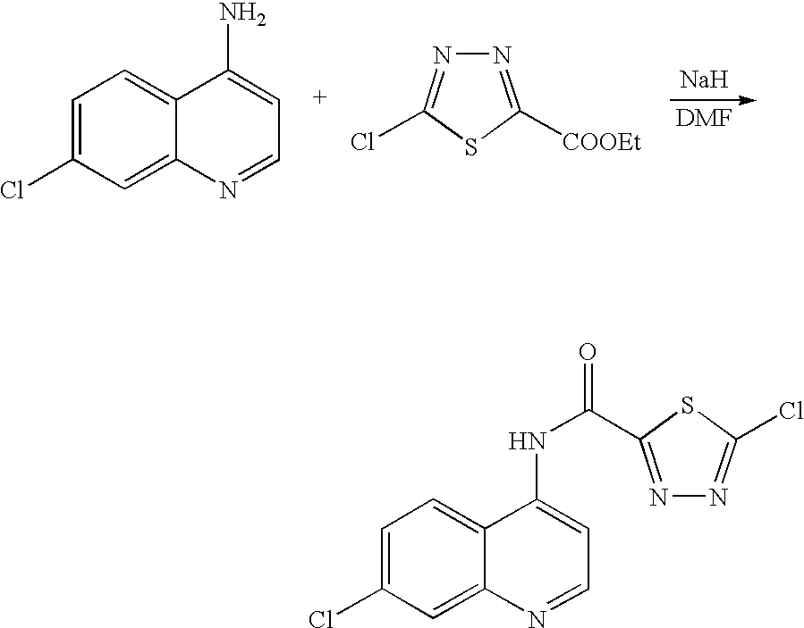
C1=C(Cl)C=C2C(=C1)C(N)=CC=N2.N1=C([COOEt])SC(Cl)=N1.[Na].C1=C(Cl)C=C2C(=C1)C(NC(=O)C1=NN=C(Cl)S1)=CC=N2
